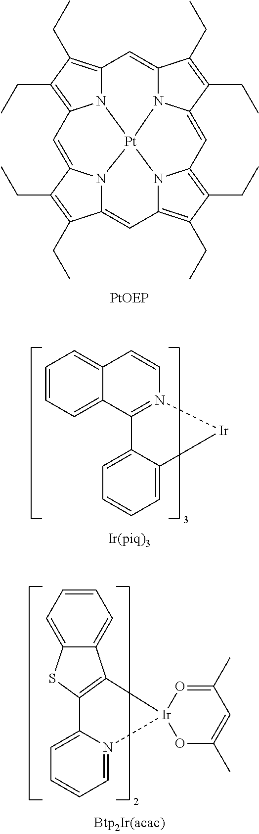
N12C3=C(CC)C(CC)=C1C=C1N4C(=CC5=C(CC)C(CC)=C6N5[Pt]24N2C(=C6)C(CC)=C(CC)C2=C3)C(CC)=C1CC.C1=CC=C2C(=C1)C=CN1=C2C2=CC=CC=C2[Ir]1.C1=CC=C2C(=C1)C1=C(S2)C2=CC=CC=N2[Ir]12OC(C)=CC(C)=O2
